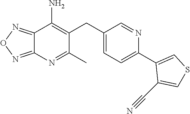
C12=NON=C1N=C(C)C(CC1=CC=C(C3=CSC=C3C#N)N=C1)=C2N
